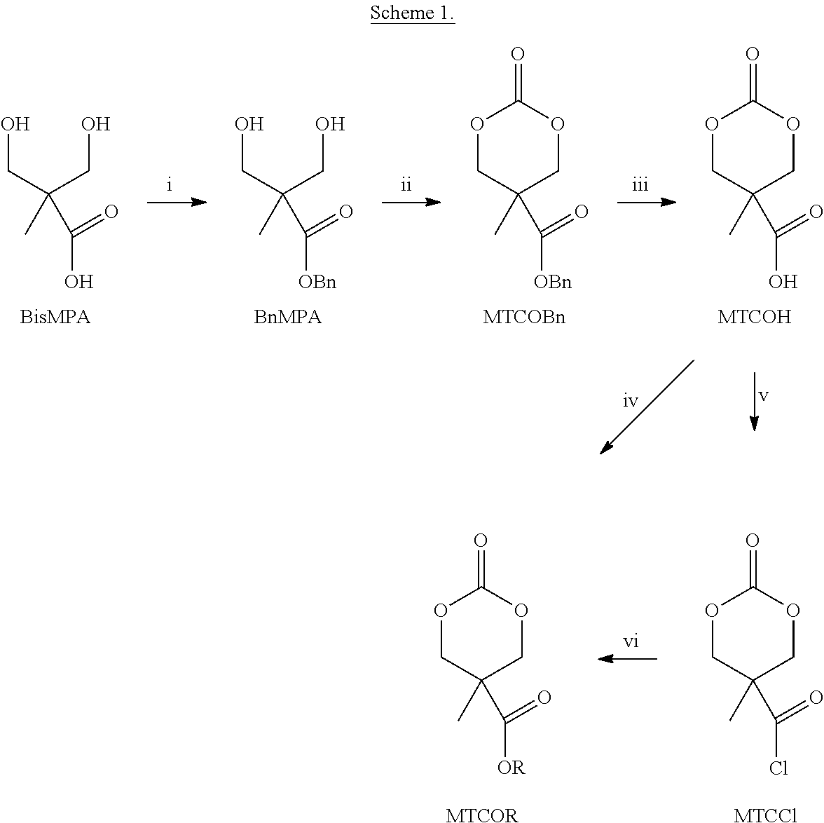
OCC(CO)(C)C(O)=O.OCC(CO)(C)C([OBn])=O.O1CC(C)(C([OBn])=O)COC1=O.[MTCOBn].O1CC(C)(C(O)=O)COC1=O.[MTCOH].O1CC(C)(C(Cl)=O)COC1=O.[MTCCl].O1CC(C)(C([OR])=O)COC1=O.[MTCOR]
